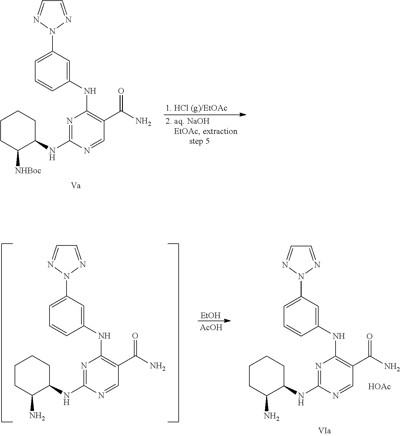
C1=C(N2N=CC=N2)C=C(NC2=C(C(N)=O)C=NC(NC3CCCCC3[NHBoc])=N2)C=C1.C1=C(N2N=CC=N2)C=C(NC2=C(C(N)=O)C=NC(NC3CCCCC3N)=N2)C=C1.[EtOH].[AcOH].C1=C(N2N=CC=N2)C=C(NC2=C(C(N)=O)C=NC(NC3CCCCC3N)=N2)C=C1.[HOAc]
